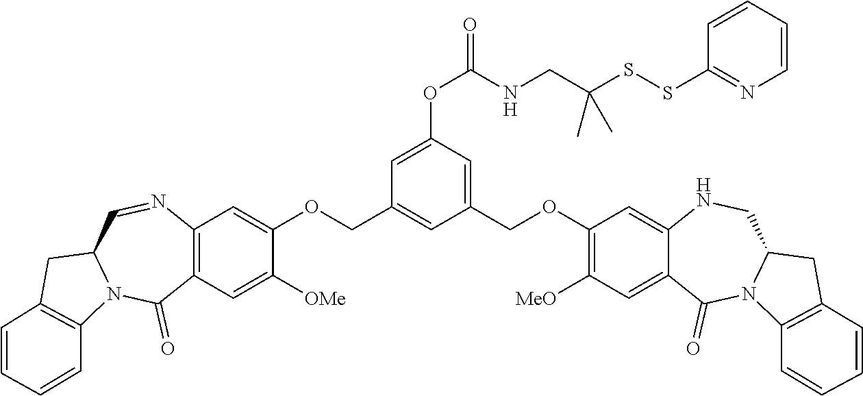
C1(COC2=CC3=C(C=C2[OMe])C(=O)N2C(C=N3)CC3=C2C=CC=C3)=CC(COC2=C([MeO])C=C3C(=C2)NCC2N(C3=O)C3=C(C2)C=CC=C3)=CC(OC(NCC(SSC2=NC=CC=C2)(C)C)=O)=C1
